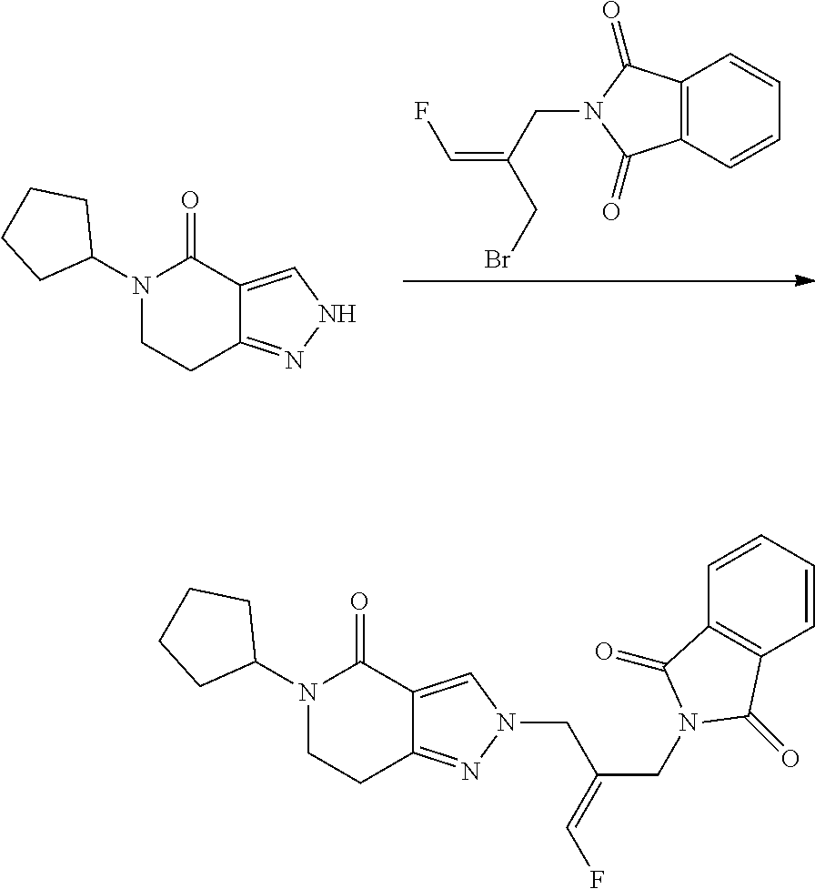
C1=CC2=C(C=C1)C(=O)N(CC(=CF)CBr)C2=O.N1(C2CCCC2)C(=O)C2=CNN=C2CC1.N1(C2CCCC2)CCC2=NN(CC(CN3C(=O)C4=C(C3=O)C=CC=C4)=CF)C=C2C1=O
